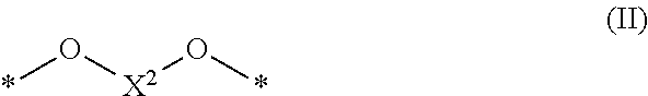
*O[X2]O*
